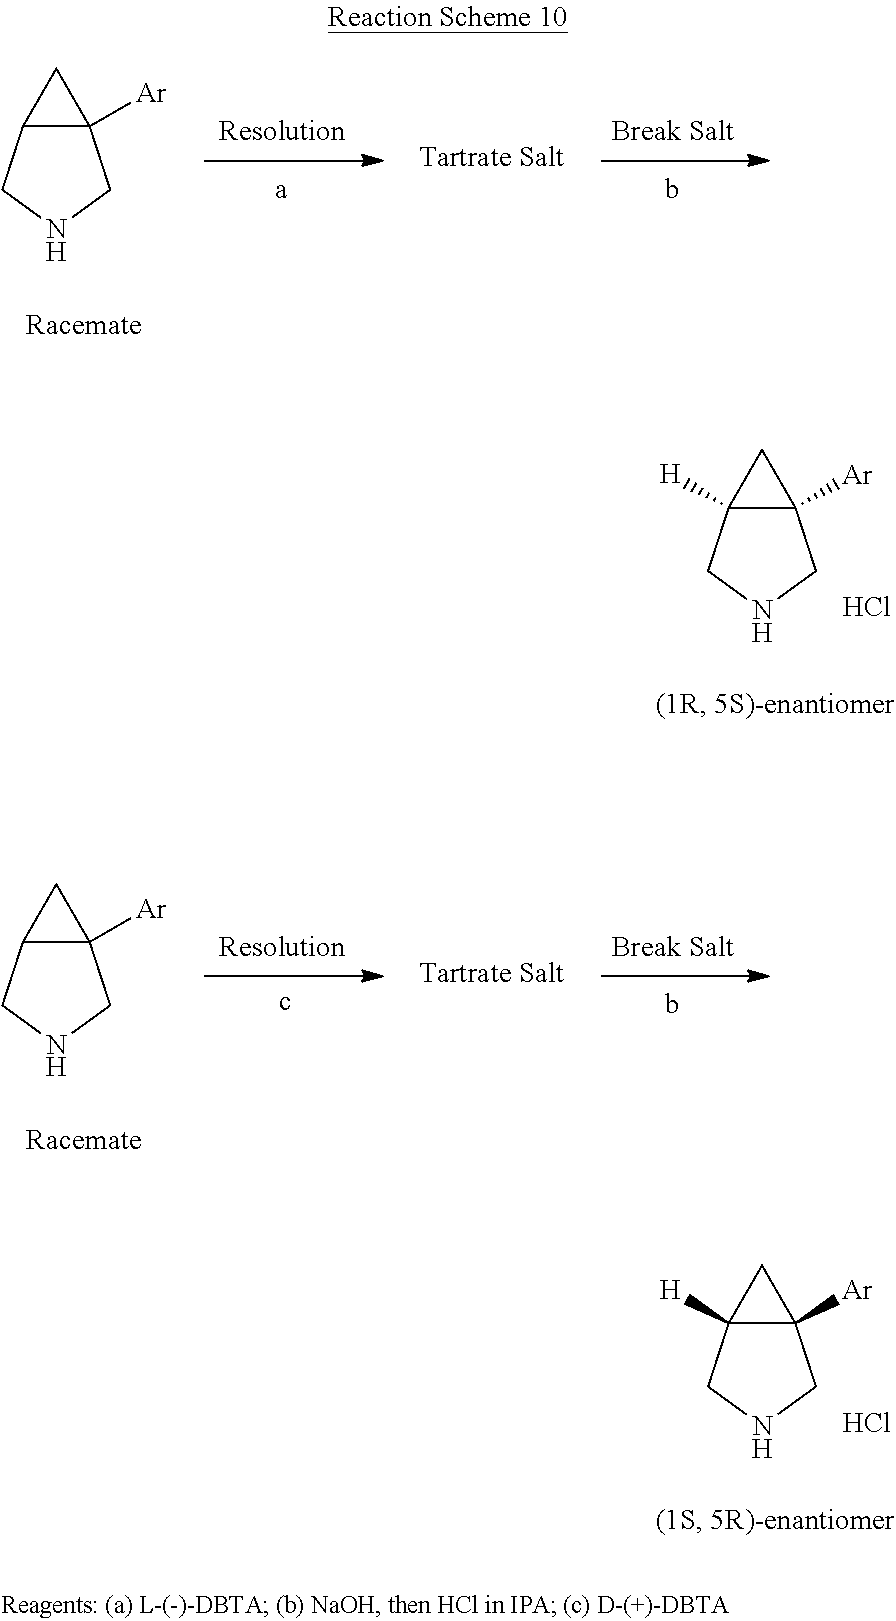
C12([Ar])C(CNC1)C2.C12([Ar])C([H])(CNC1)C2.Cl.C12([Ar])C(CNC1)C2.c.C12([Ar])C([H])(CNC1)C2.Cl
